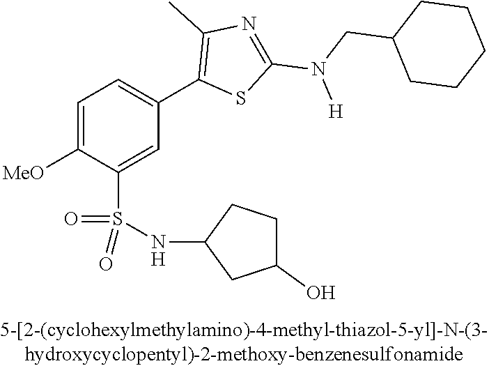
C1=C([OMe])C(S(NC2CC(O)CC2)(=O)=O)=CC(C2=C(C)N=C(N(CC3CCCCC3)[H])S2)=C1
